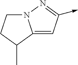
C12=CC(->C)=NN1CCC2C
